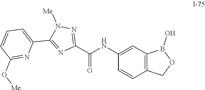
C1(NC(C2=NN([Me])C(C3=CC=CC(O[Me])=N3)=N2)=O)=CC2=C(C=C1)COB2O
